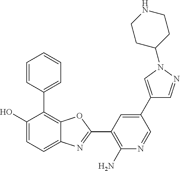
OC1=CC=C2C(=C1C1=CC=CC=C1)OC(C1=C(N)N=CC(C3=CN(C4CCNCC4)N=C3)=C1)=N2
